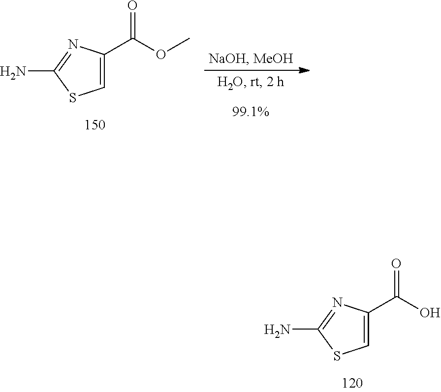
C1=C(C(OC)=O)N=C(N)S1.C1=C(C(O)=O)N=C(N)S1
